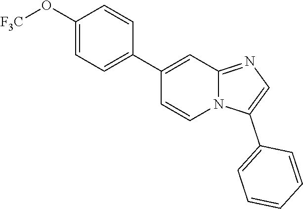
N12C(=NC=C1C1=CC=CC=C1)C=C(C1=CC=C(O[F3C])C=C1)C=C2
